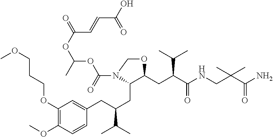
C1(OCCCOC)=C(OC)C=CC(CC(CC2C(CC(C(NCC(C(N)=O)(C)C)=O)C(C)C)OCN2C(=O)OC(OC(=O)C=CC(O)=O)C)C(C)C)=C1
